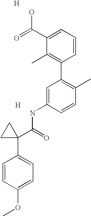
[H].C1=C(NC(=O)C2(C3=CC=C(OC)C=C3)CC2)C=CC(C)=C1C1=C(C)C(C(=O)O)=CC=C1.[H]
